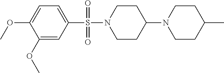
C1=C(OC)C(OC)=CC(S(N2CCC(N3CCC(C)CC3)CC2)(=O)=O)=C1
